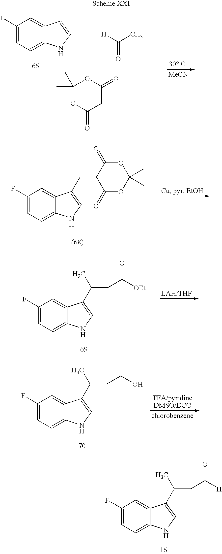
C1=C2C(=CC(F)=C1)C=CN2.[H]C(C)=O.C1(=O)CC(=O)OC(C)(C)O1.[MeCN].C1=C2C(=CC(F)=C1)C(CC1C(=O)OC(C)(C)OC1=O)=CN2.C1=C2C(=CC(F)=C1)C(C(CC([OEt])=O)C)=CN2.C1=C2C(=CC(F)=C1)C(C(CCO)C)=CN2.C1=C2C(=CC(F)=C1)C(C(CC([H])=O)C)=CN2
